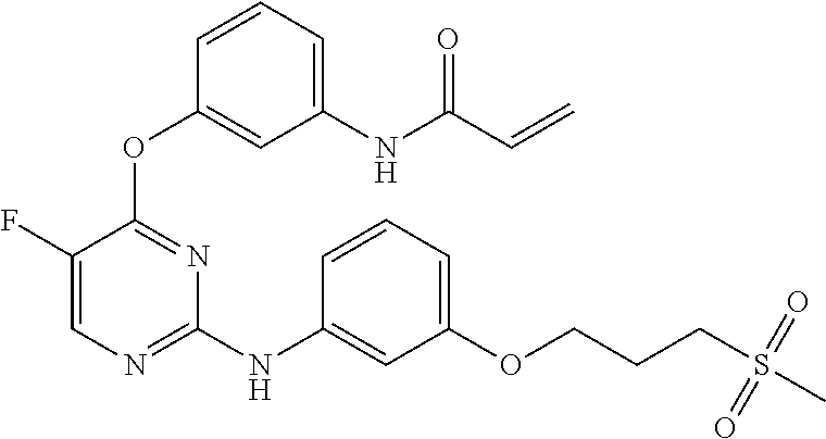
N(C1=NC=C(F)C(OC2=CC(NC(C=C)=O)=CC=C2)=N1)C1=CC(OCCCS(C)(=O)=O)=CC=C1
